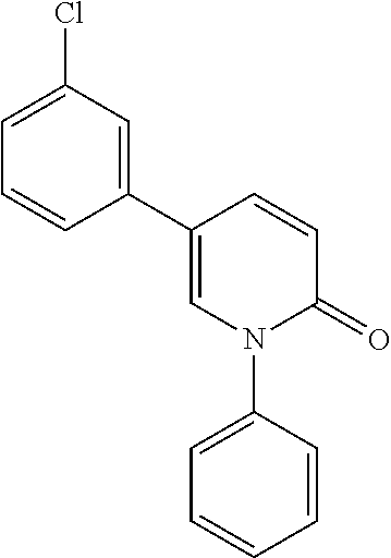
C1=CC(C2=CC(Cl)=CC=C2)=CN(C2=CC=CC=C2)C1=O
